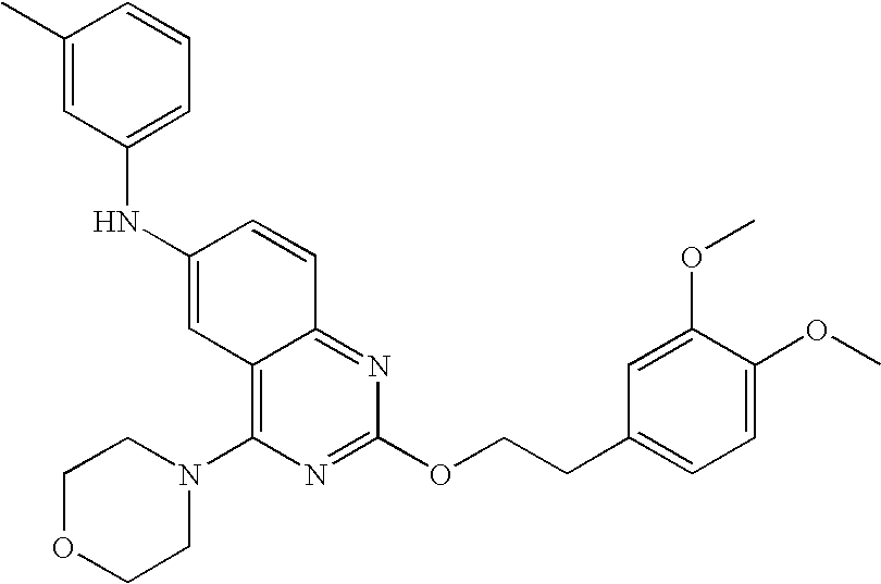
N(C1=CC2=C(N3CCOCC3)N=C(OCCC3=CC=C(OC)C(OC)=C3)N=C2C=C1)C1=CC=CC(C)=C1
